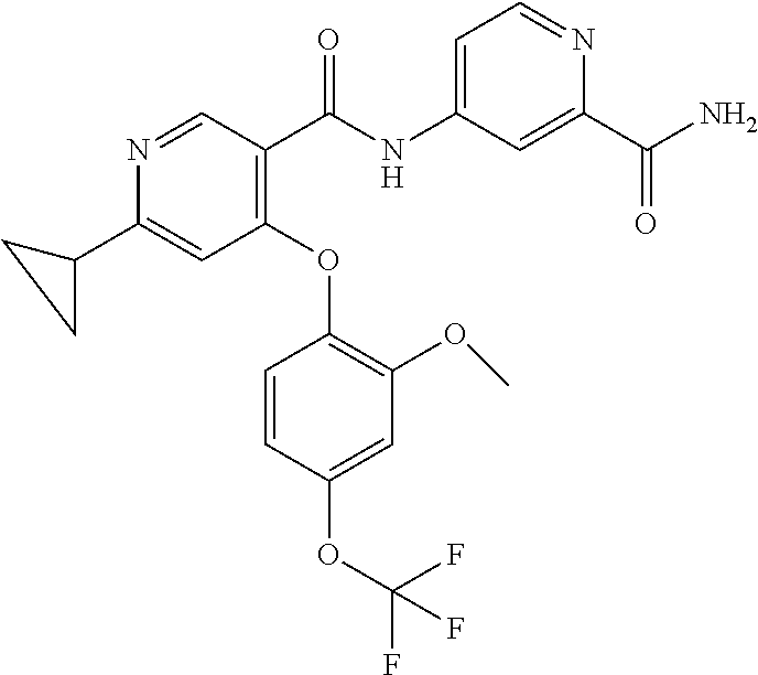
N1=CC(C(NC2=CC=NC(C(=O)N)=C2)=O)=C(OC2=C(OC)C=C(OC(F)(F)F)C=C2)C=C1C1CC1
